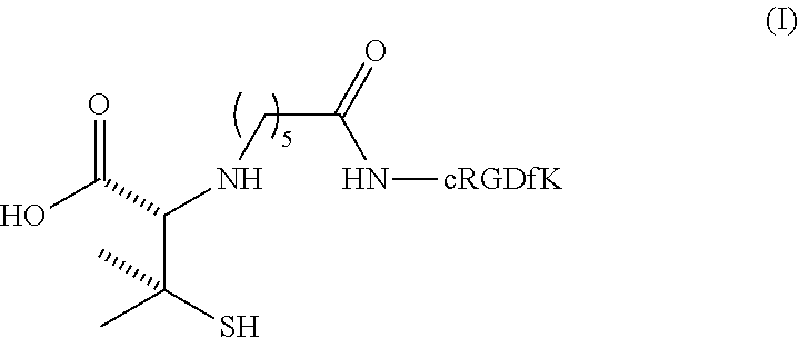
C(C(S)(C)C)(C(O)=O)NCC(N[cRGDfK])=O
